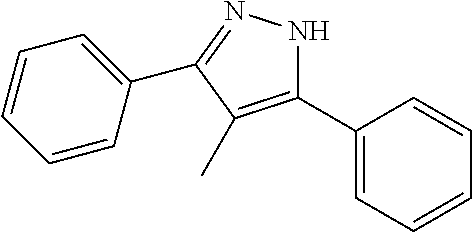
C1=CC(C2=NNC(C3=CC=CC=C3)=C2C)=CC=C1
